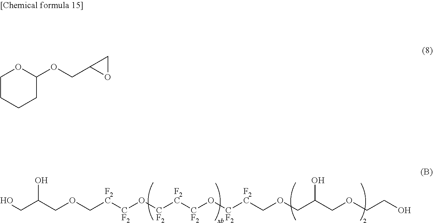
OCC(COC[F2C][CF2]O[CF2][F2C][CF2]O[CF2][F2C]COCC(COCCO)O)O.C1CCCC(OCC2OC2)O1
